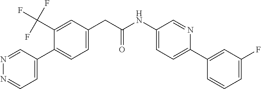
C1=C(C2=CC=C(CC(=O)NC3=CC=C(C4=CC(F)=CC=C4)N=C3)C=C2C(F)(F)F)C=NN=C1
